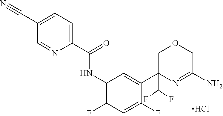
C1=NC(C(=O)NC2=C(F)C=C(F)C(C3(C(F)F)COCC(N)=N3)=C2)=CC=C1C#N.Cl
